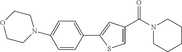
C1(C2=CC=C(N3CCOCC3)C=C2)=CC(C(N2CCCCC2)=O)=CS1
